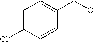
C1=C(Cl)C=CC(CO)=C1
